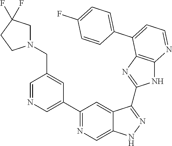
C1=NC=C(C2=NC=C3C(=C2)C(C2=NC4=C(N2)N=CC=C4C2=CC=C(F)C=C2)=NN3)C=C1CN1CC(F)(F)CC1
